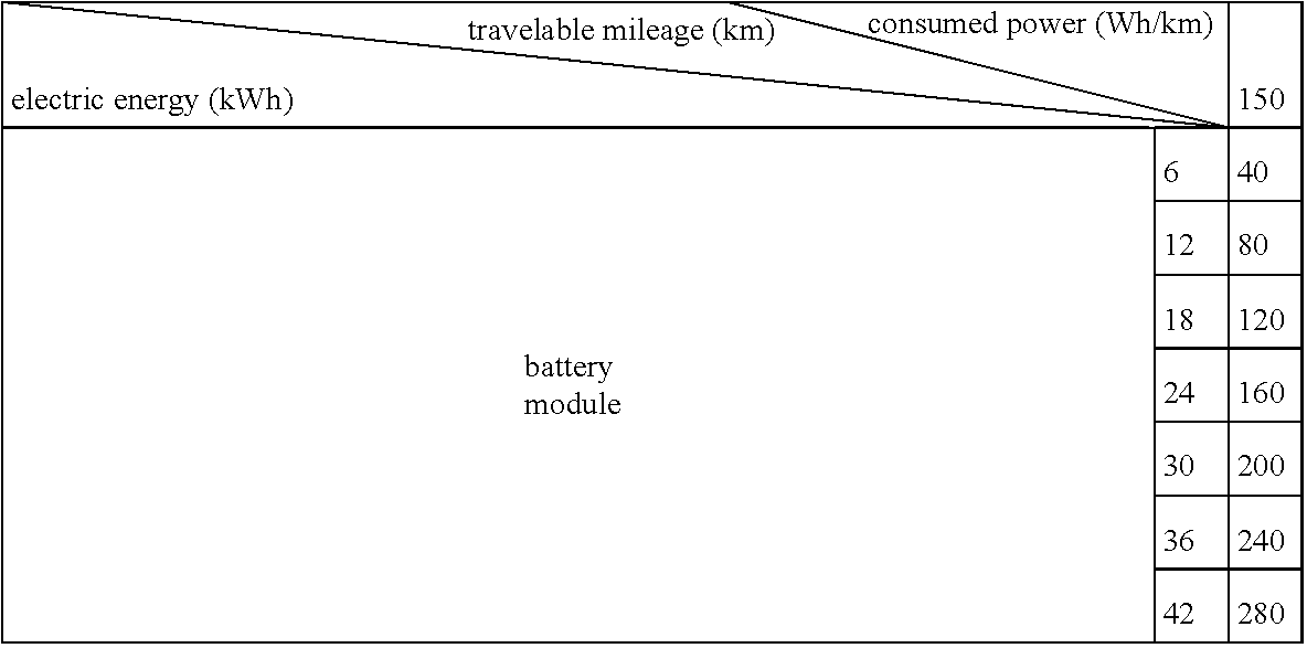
C12C3C4C1567C(CC25)CC6C1C2C5C6C8C9CC%10C9%11C89C68C56C25C71C4C5C6C8C9C%11C%10C3
